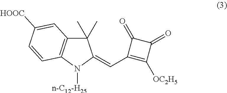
C1(C)(C)C2=C(C=CC([HOOC])=C2)N([n-C12-H25])C1=CC1=C([OC2H5])C(=O)C1=O
